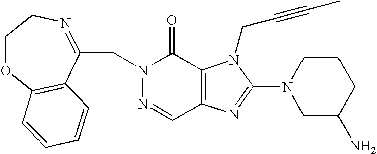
N1=CC2=C(C(=O)N1CC1=NCCOC3=C1C=CC=C3)N(CC#CC)C(N1CC(N)CCC1)=N2
